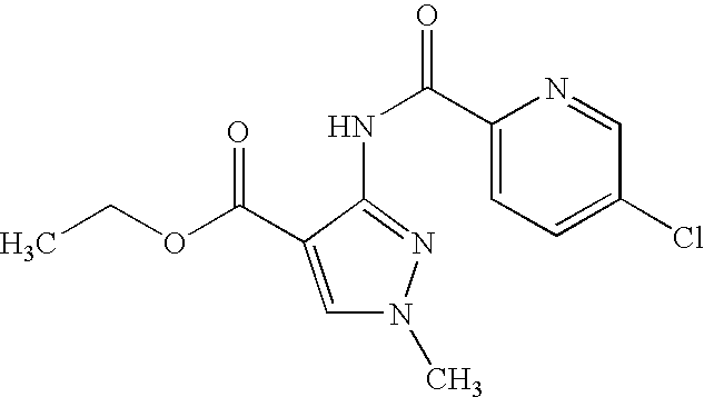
C1=C(C(OCC)=O)C(NC(=O)C2=CC=C(Cl)C=N2)=NN1C
